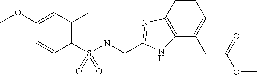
C1(S(N(CC2=NC3=C(N2)C(CC(=O)OC)=CC=C3)C)(=O)=O)=C(C)C=C(OC)C=C1C
